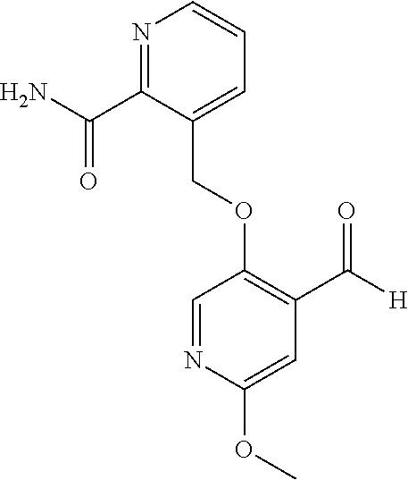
C(C1=CC=CN=C1C(N)=O)OC1=C(C([H])=O)C=C(OC)N=C1
